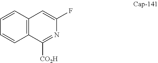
C1=CC=CC2=C1C=C(F)N=C2[CO2H]
